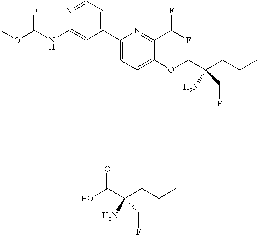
C1(C2=CC=NC(NC(OC)=O)=C2)=CC=C(OCC(CC(C)C)(N)CF)C(C(F)F)=N1.OC(C(CC(C)C)(N)CF)=O
